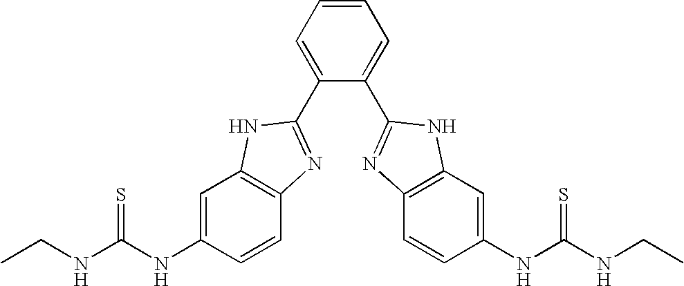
C1(C2=NC3=C(C=C(NC(NCC)=S)C=C3)N2)=CC=CC=C1C1=NC2=C(C=C(NC(NCC)=S)C=C2)N1
